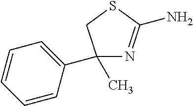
N1=C(N)SCC1(C1=CC=CC=C1)C
